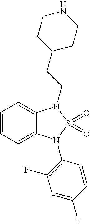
C1=CC=C2C(=C1)N(CCC1CCNCC1)S(=O)(=O)N2C1=C(F)C=C(F)C=C1
